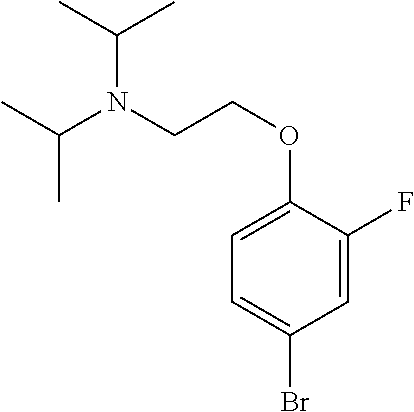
N(CCOC1=CC=C(Br)C=C1F)(C(C)C)C(C)C
